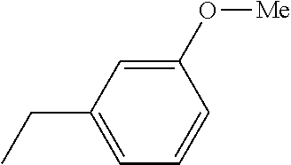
C1(O[Me])=CC(CC)=CC=C1
